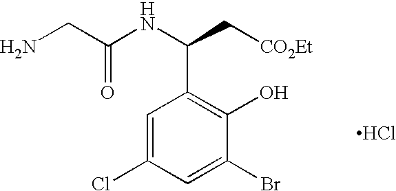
C1=C(Cl)C=C(Br)C(O)=C1C(NC(CN)=O)C[CO2Et].Cl
